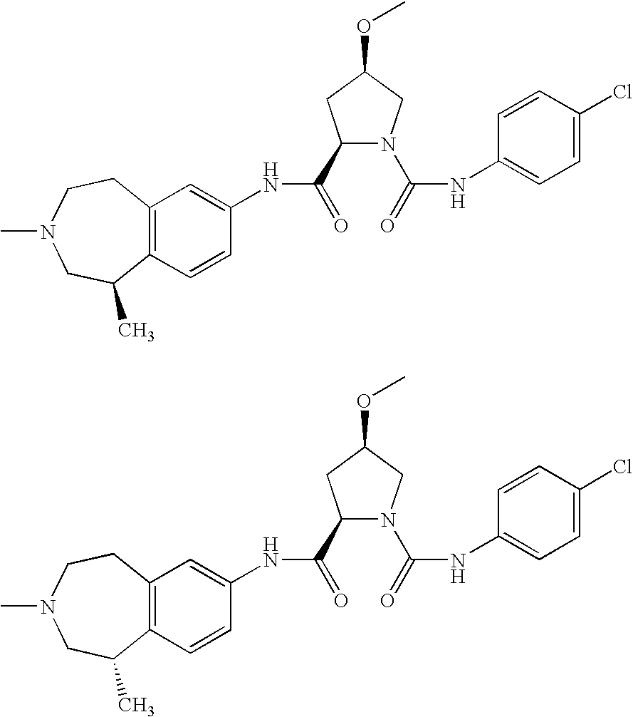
C12=C(C=CC(NC(=O)C3N(C(=O)NC4=CC=C(Cl)C=C4)CC(OC)C3)=C1)C(C)CN(C)CC2.C12=C(C=CC(NC(=O)C3N(C(=O)NC4=CC=C(Cl)C=C4)CC(OC)C3)=C1)C(C)CN(C)CC2
